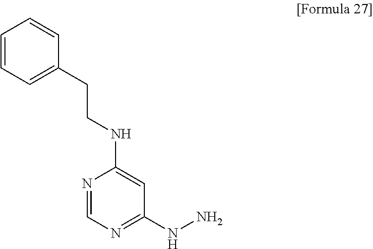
N1=CN=C(NN)C=C1NCCC1=CC=CC=C1
